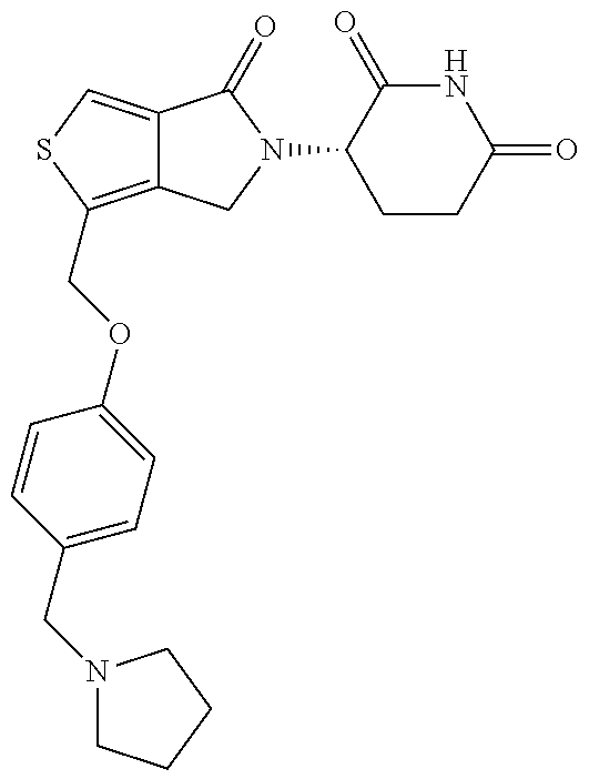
C12=C(COC3=CC=C(CN4CCCC4)C=C3)SC=C1C(=O)N(C1CCC(=O)NC1=O)C2
